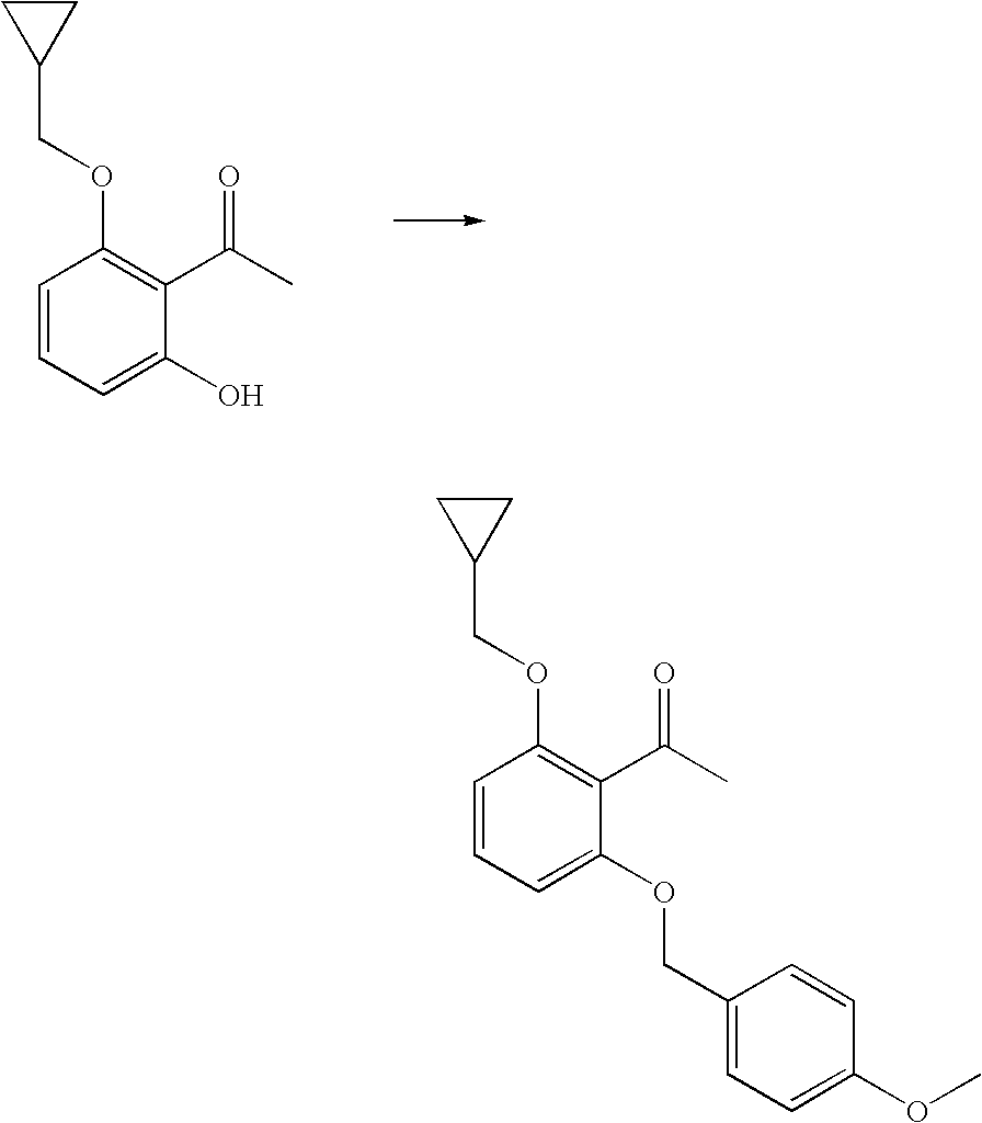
C(C1=C(OCC2CC2)C=CC=C1O)(C)=O.C(C1=C(OCC2CC2)C=CC=C1OCC1=CC=C(OC)C=C1)(C)=O
